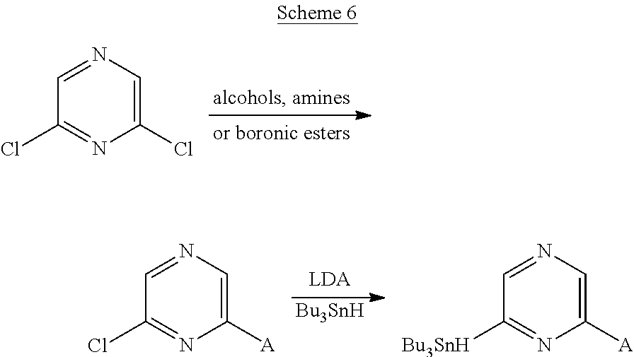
C1=NC=C(Cl)N=C1Cl.[Bu3SnH].C1=NC=C([A])N=C1Cl.C1=NC=C([A])N=C1[Bu3SnH]
